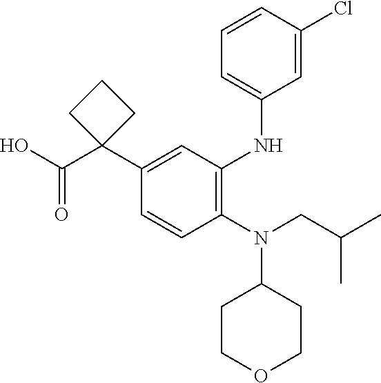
C1(N(CC(C)C)C2CCOCC2)=C(NC2=CC=CC(Cl)=C2)C=C(C2(C(O)=O)CCC2)C=C1
